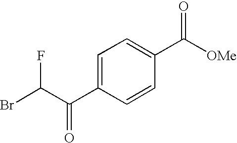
C1=C(C(C(Br)F)=O)C=CC(C([OMe])=O)=C1
